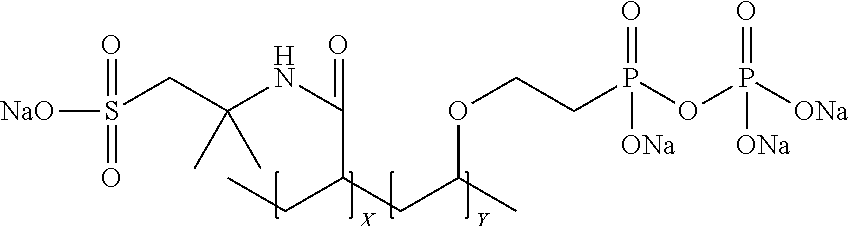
[NaO]S(=O)(=O)CC(NC(=O)C(CC(C)OCCP(OP([ONa])(=O)[ONa])(=O)[ONa])CC)(C)C
